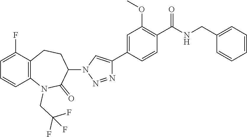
C1=C(F)C2=C(C=C1)N(CC(F)(F)F)C(=O)C(N1C=C(C3=CC(OC)=C(C(NCC4=CC=CC=C4)=O)C=C3)N=N1)CC2
